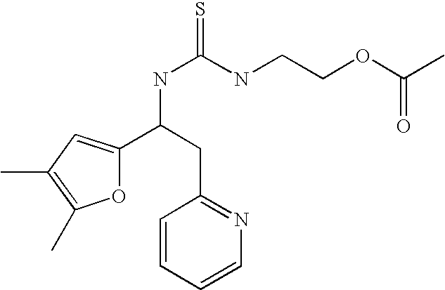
O1C(C(NC(=S)NCCOC(C)=O)CC2=NC=CC=C2)=CC(C)=C1C
